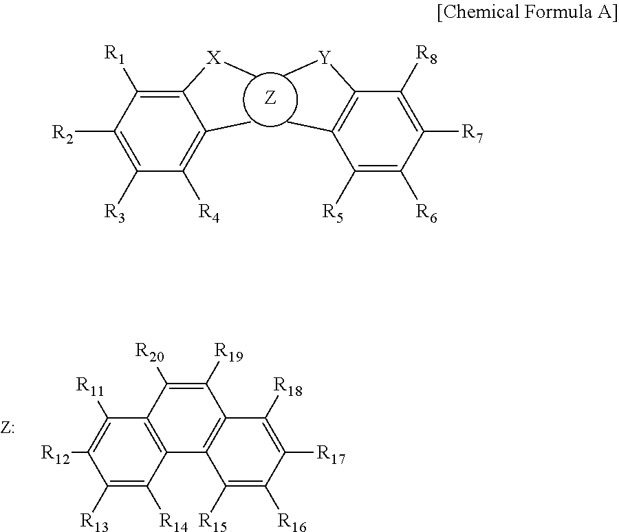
C1([Y]C)=C(C)C([R5])=C([R6])C([R7])=C1[R8].[Z].C1([X]C)=C([R1])C([R2])=C([R3])C([R4])=C1C.C12=C(C([R14])=C([R13])C([R12])=C1[R11])C1=C(C([R19])=C2[R20])C([R18])=C([R17])C([R16])=C1[R15]
